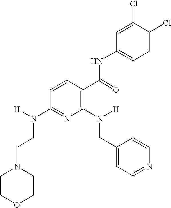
C1(N(CC2=CC=NC=C2)[H])=C(C(NC2=CC=C(Cl)C(Cl)=C2)=O)C=CC(N(CCN2CCOCC2)[H])=N1
